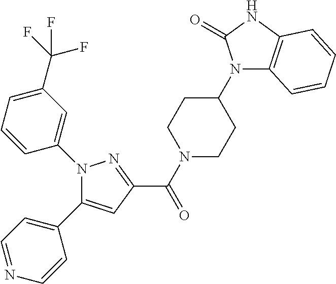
N1(C2=CC(C(F)(F)F)=CC=C2)C(C2=CC=NC=C2)=CC(C(=O)N2CCC(N3C4=C(NC3=O)C=CC=C4)CC2)=N1
